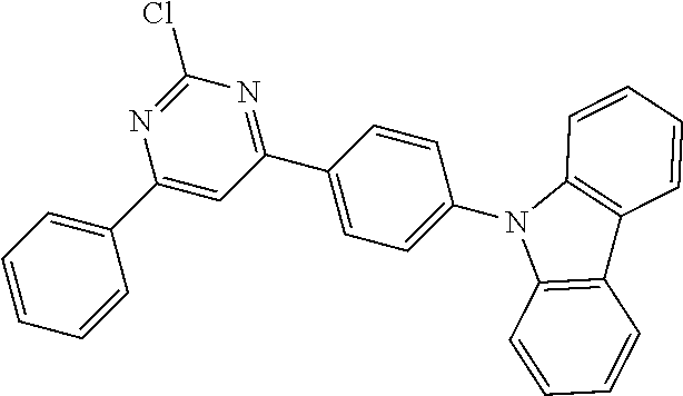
C1(Cl)=NC(C2=CC=CC=C2)=CC(C2=CC=C(N3C4=C(C5=C3C=CC=C5)C=CC=C4)C=C2)=N1
